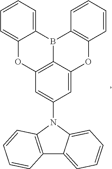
C1=C(N2C3=C(C4=CC=CC=C24)C=CC=C3)C=C2C3=C1OC1=CC=CC=C1B3C1=C(O2)C=CC=C1
